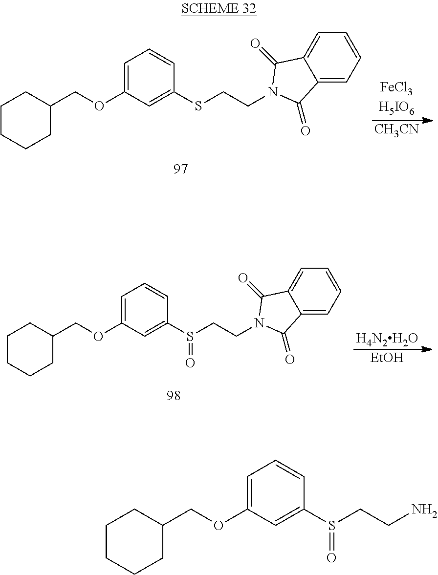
C1CCCC(COC2=CC=CC(S(CCN)=O)=C2)C1.C1CCCC(COC2=CC=CC(SCCN3C(=O)C4=CC=CC=C4C3=O)=C2)C1.[CH3CN].[H4N2H2O].[EtOH].C1CCCC(COC2=CC=CC(S(CCN3C(=O)C4=CC=CC=C4C3=O)=O)=C2)C1
